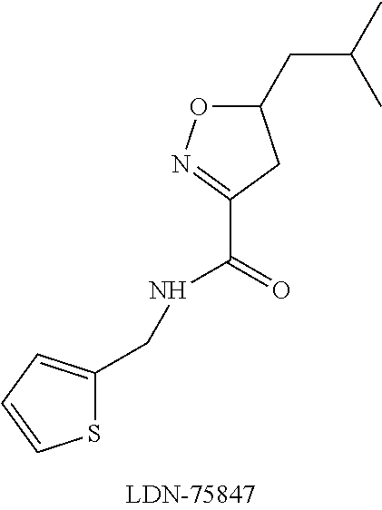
C1(C(=O)NCC2=CC=CS2)=NOC(CC(C)C)C1
